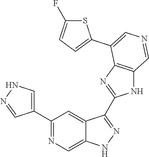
C1(C2=CNN=C2)=NC=C2C(=C1)C(C1=NC3=C(N1)C=NC=C3C1=CC=C(F)S1)=NN2
